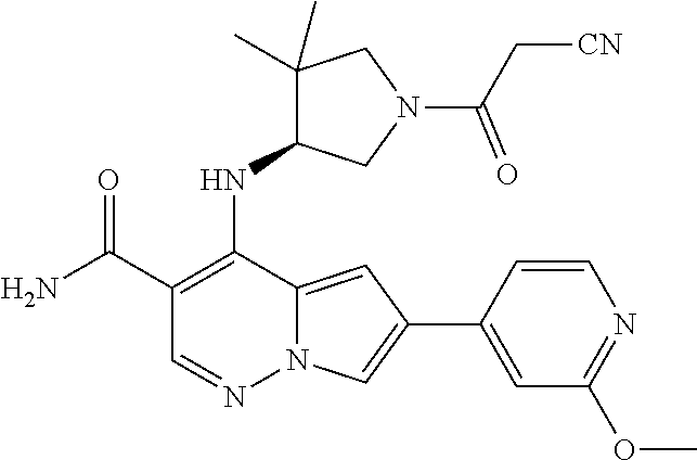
C1(C(N)=O)=C(NC2C(C)(C)CN(C(=O)C[CN])C2)C2=CC(C3=CC(OC)=NC=C3)=CN2N=C1
